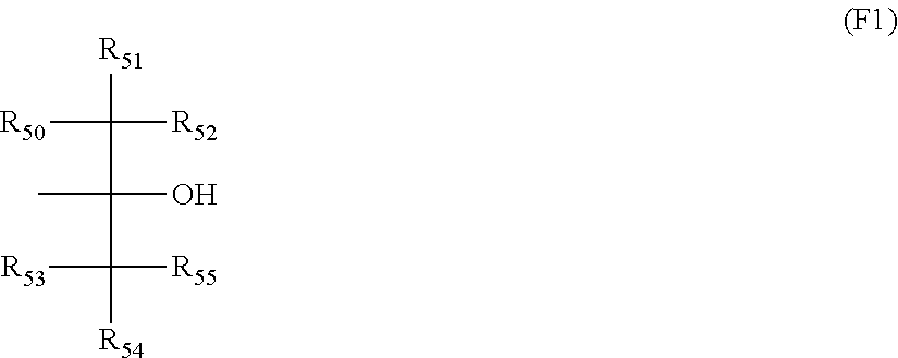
[R50]C([R51])([R52])C(O)(C)C([R55])([R53])[R54]
